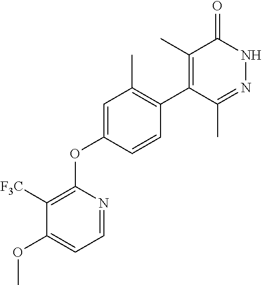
C1([F3C])=C(OC2=CC(C)=C(C3=C(C)C(=O)NN=C3C)C=C2)N=CC=C1OC
